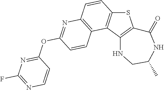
C12=C(C3=C(S1)C(=O)NC(C)CN3)C1=C(C=C2)N=C(OC2=NC(F)=NC=C2)C=C1
